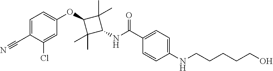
C1=C(C#N)C(Cl)=CC(OC2C(C)(C)C(NC(C3=CC=C(NCCCCCO)C=C3)=O)C2(C)C)=C1
